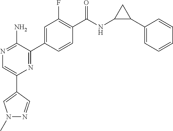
N1=C(N)C(C2=CC(F)=C(C(NC3C(C4=CC=CC=C4)C3)=O)C=C2)=NC(C2=CN(C)N=C2)=C1
